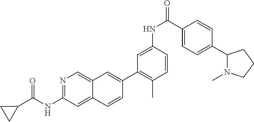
N1=C(NC(C2CC2)=O)C=C2C(=C1)C=C(C1=C(C)C=CC(NC(C3=CC=C(C4N(C)CCC4)C=C3)=O)=C1)C=C2
